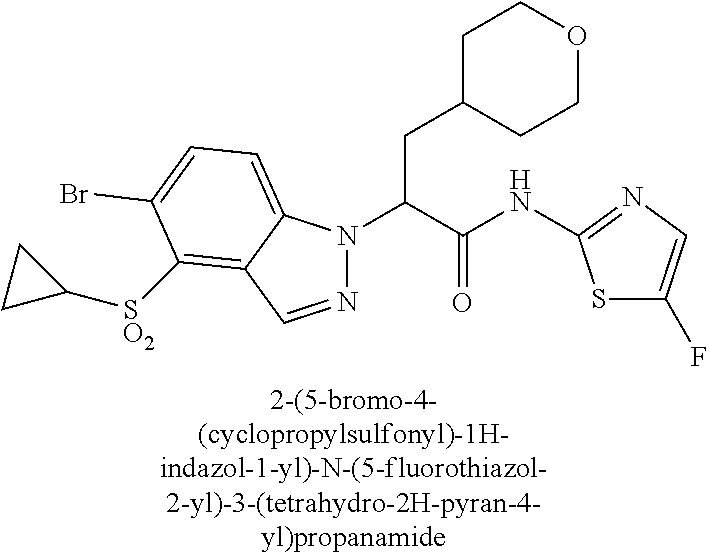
C1C(CC(N2N=CC3=C([SO2]C4CC4)C(Br)=CC=C23)C(NC2=NC=C(F)S2)=O)CCOC1
